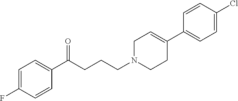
C1=C(F)C=CC(C(CCCN2CCC(C3=CC=C(Cl)C=C3)=CC2)=O)=C1
